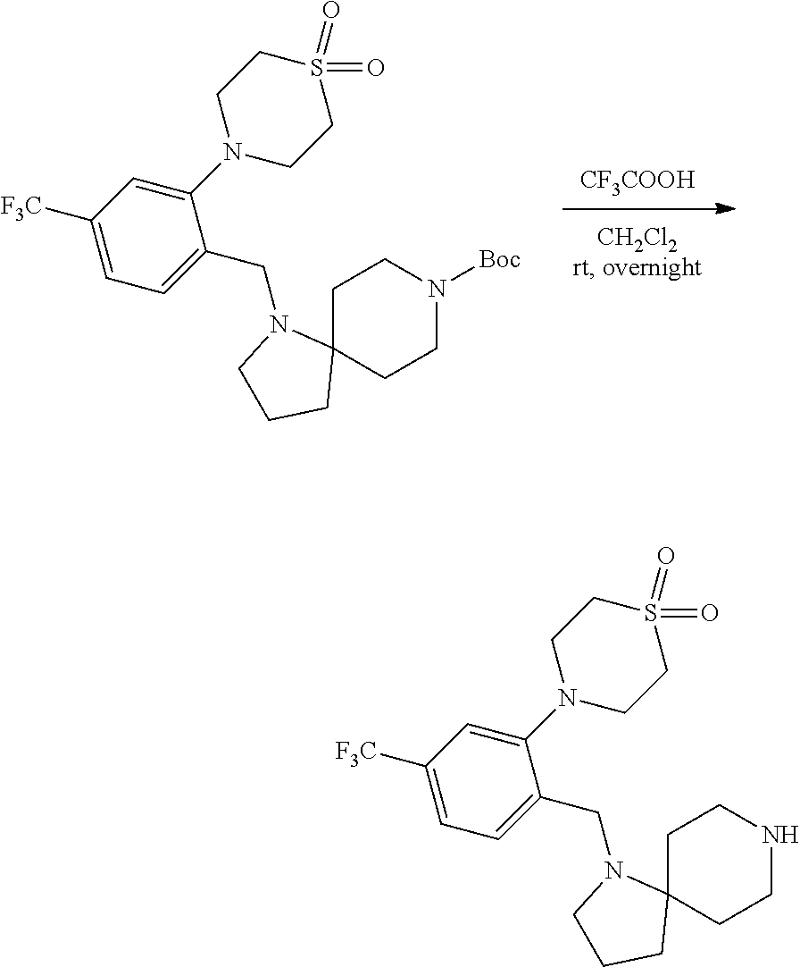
[CF3COOH].C1(CN2C3(CCN([Boc])CC3)CCC2)=CC=C([F3C])C=C1N1CCS(=O)(=O)CC1.C1(CN2C3(CCNCC3)CCC2)=CC=C([F3C])C=C1N1CCS(=O)(=O)CC1
